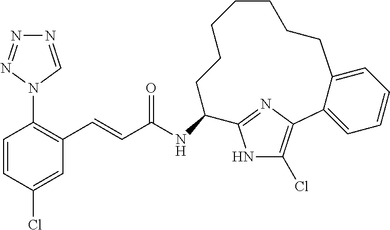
C1=CC(Cl)=CC(C=CC(NC2C3=NC(=C(Cl)N3)C3=CC=CC=C3CCCCCCC2)=O)=C1N1C=NN=N1
